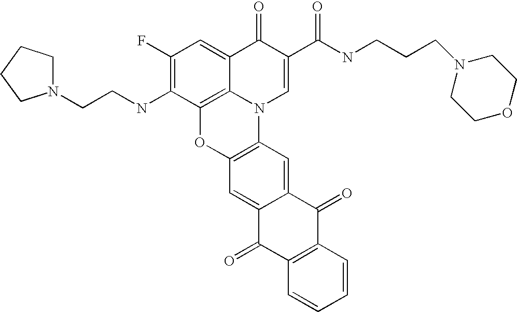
C1(F)=C(NCCN2CCCC2)C2=C3C(=C1)C(=O)C(C(=O)NCCCN1CCOCC1)=CN3C1=C(O2)C=C2C(=C1)C(=O)C1=C(C2=O)C=CC=C1
